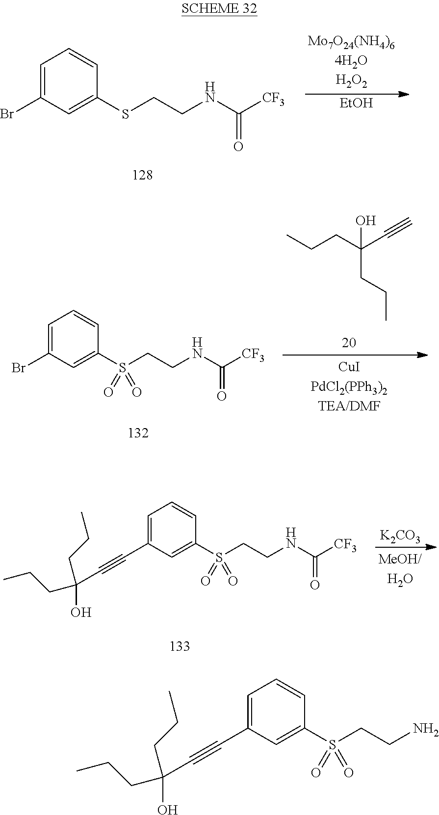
[EtOH].C1(Br)=CC=CC(SCCNC([CF3])=O)=C1.CCCC(C#C)(O)CCC.C1(Br)=CC=CC(S(CCNC([CF3])=O)(=O)=O)=C1.[K2CO3].C1(C#CC(CCC)(CCC)O)=CC=CC(S(CCNC([CF3])=O)(=O)=O)=C1.C1(C#CC(CCC)(CCC)O)=CC=CC(S(CCN)(=O)=O)=C1
